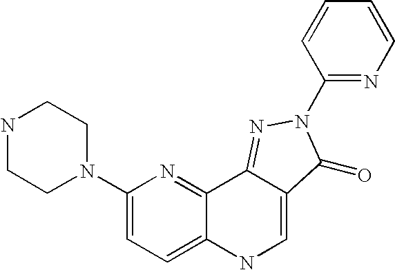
N1CCN(C2=CC=C3C(=N2)C2=NN(C4=NC=CC=C4)C(=O)C2=CN3)CC1
